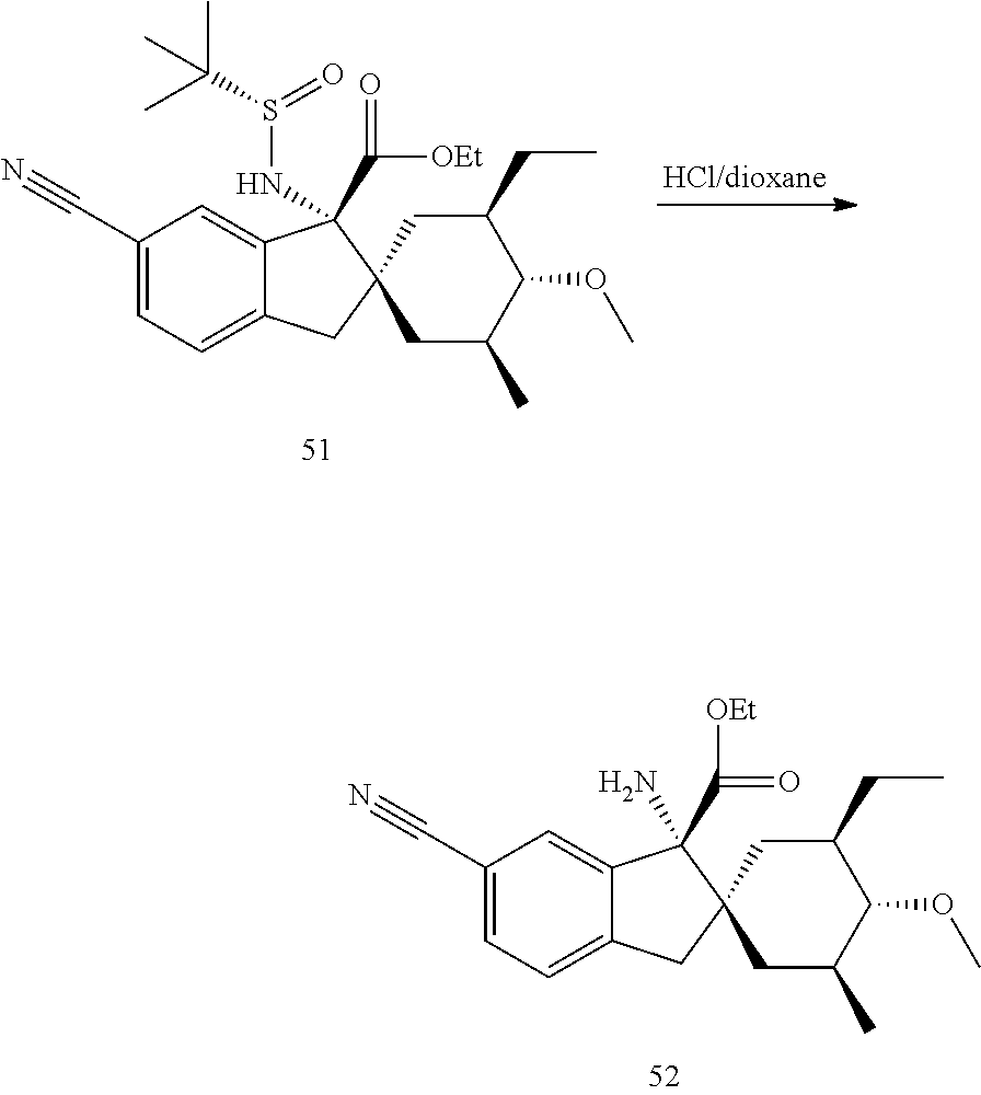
C1(C#N)=CC=C2C(=C1)C(C([OEt])=O)(NS(C(C)(C)C)=O)C1(C2)CC(C)C(OC)C(CC)C1.C1(C#N)=CC=C2C(=C1)C(C([OEt])=O)(N)C1(C2)CC(C)C(OC)C(CC)C1
